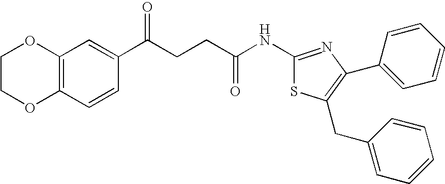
C1(NC(CCC(C2=CC3=C(C=C2)OCCO3)=O)=O)=NC(C2=CC=CC=C2)=C(CC2=CC=CC=C2)S1
